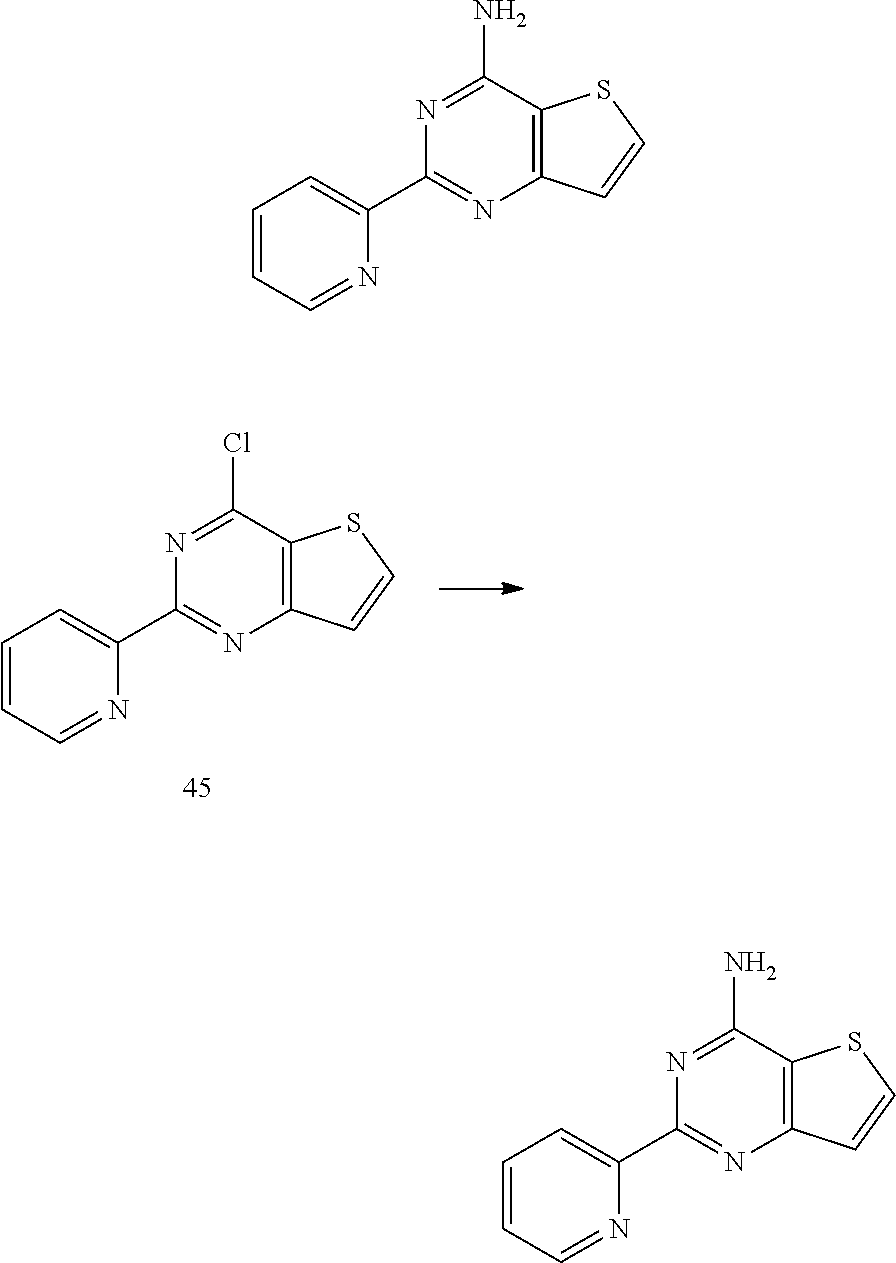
C1(C2=CC=CC=N2)=NC2=C(C(Cl)=N1)SC=C2.C1(C2=CC=CC=N2)=NC2=C(C(N)=N1)SC=C2.C1(C2=CC=CC=N2)=NC2=C(C(N)=N1)SC=C2
